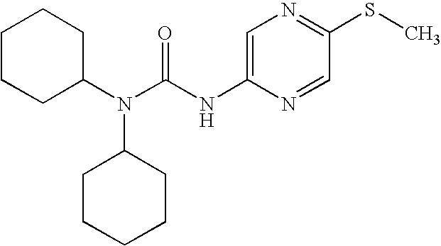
C1CCC(N(C(NC2=CN=C(SC)C=N2)=O)C2CCCCC2)CC1
